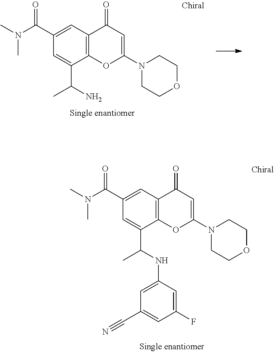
N(C(C1=CC2=C(C(C(NC3=CC(C#N)=CC(F)=C3)C)=C1)OC(N1CCOCC1)=CC2=O)=O)(C)C.N(C(C1=CC2=C(C(C(N)C)=C1)OC(N1CCOCC1)=CC2=O)=O)(C)C
